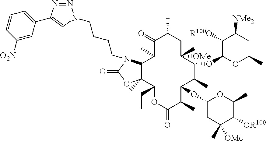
C12C(C)(C(CC)OC(=O)C(C)C(OC3CC(C)([OMe])C([OR100])C(C)O3)C(C)C(OC3C([R100O])C([NMe2])CC(C)O3)C([OMe])(C)CC(C)C(=O)C1C)OC(=O)N2CCCCN1N=NC(C2=CC=CC([O2N])=C2)=C1
